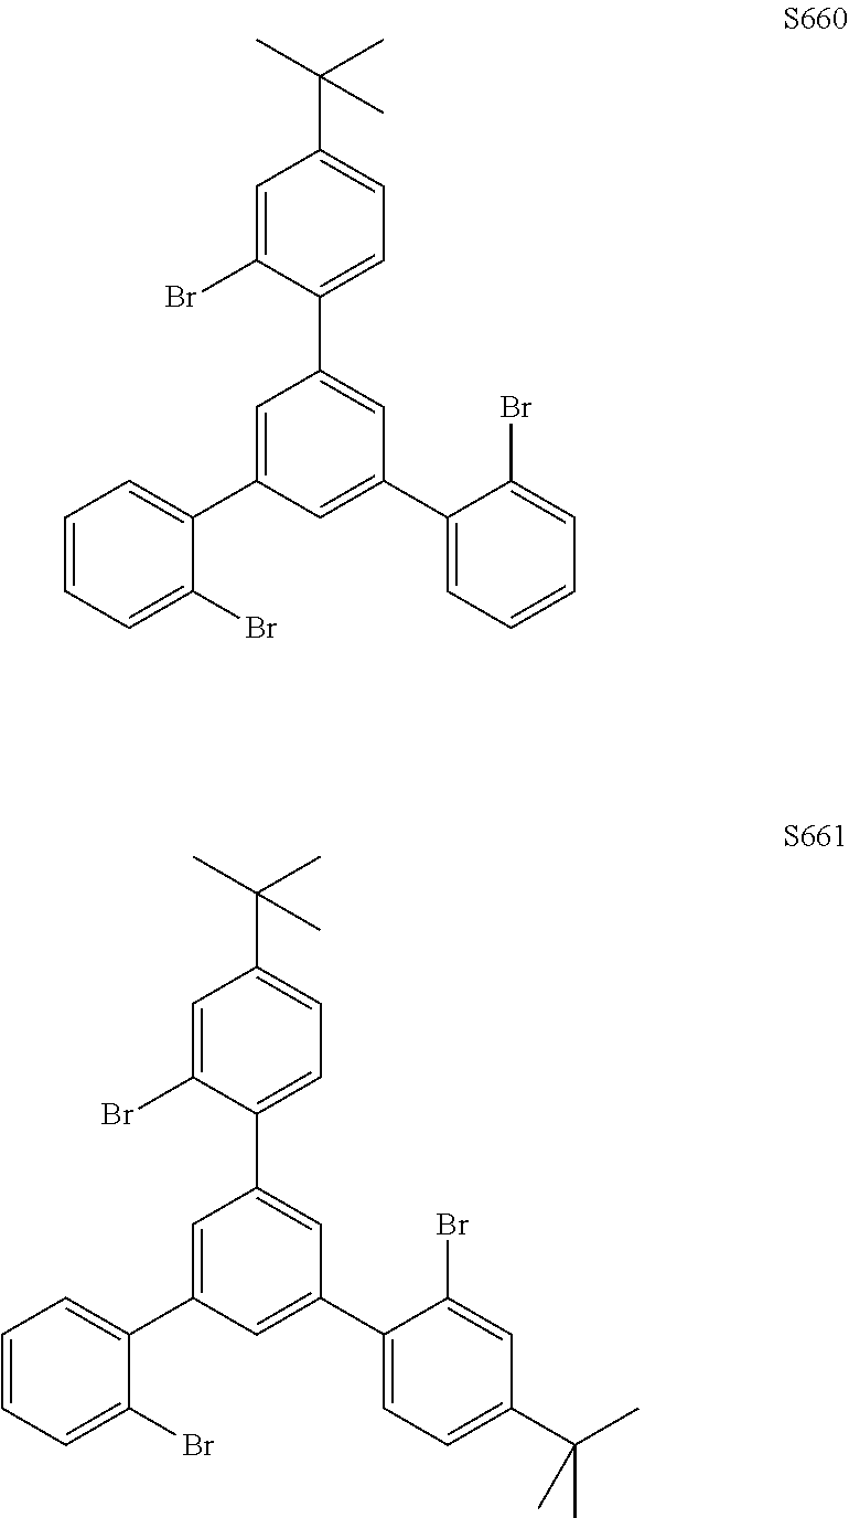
C1=C(C2=CC=CC=C2Br)C=C(C2=CC=CC=C2Br)C=C1C1=CC=C(C(C)(C)C)C=C1Br.C1=C(C2=CC=CC=C2Br)C=C(C2=CC=C(C(C)(C)C)C=C2Br)C=C1C1=CC=C(C(C)(C)C)C=C1Br
